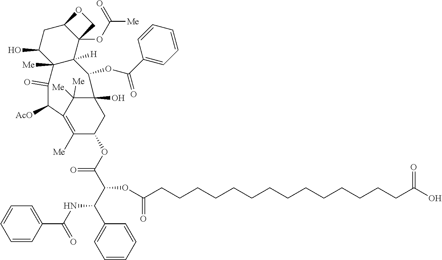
C(=O)(CCCCCCCCCCCCCCC(=O)O)OC(C(NC(C1=CC=CC=C1)=O)C1=CC=CC=C1)C(=O)OC1C([Me])=C2C([Me])([Me])C(O)(C1)C(OC(C1=CC=CC=C1)=O)C1([H])C([Me])(C(O)CC3C1(OC([Me])=O)CO3)C(=O)C2[AcO]
